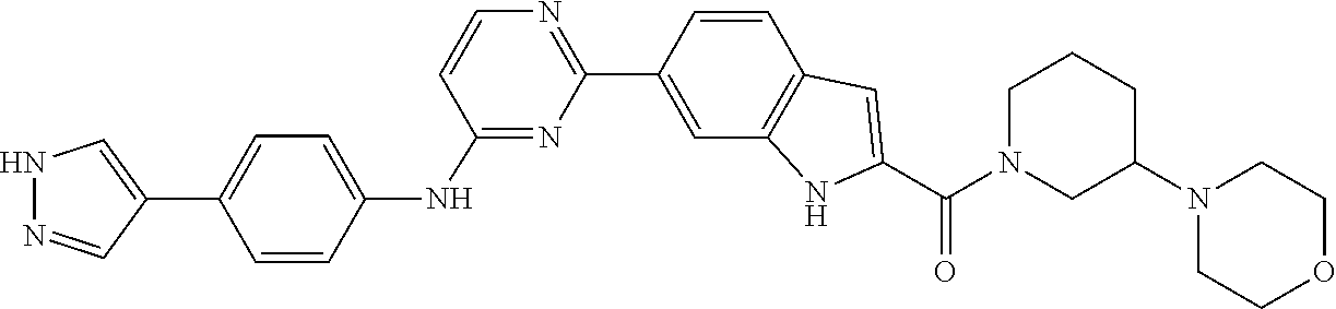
C1N(C(C2=CC3=C(C=C(C4=NC=CC(NC5=CC=C(C6=CNN=C6)C=C5)=N4)C=C3)N2)=O)CC(N2CCOCC2)CC1
